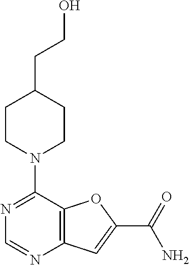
N1=C(N2CCC(CCO)CC2)C2=C(N=C1)C=C(C(=O)N)O2
